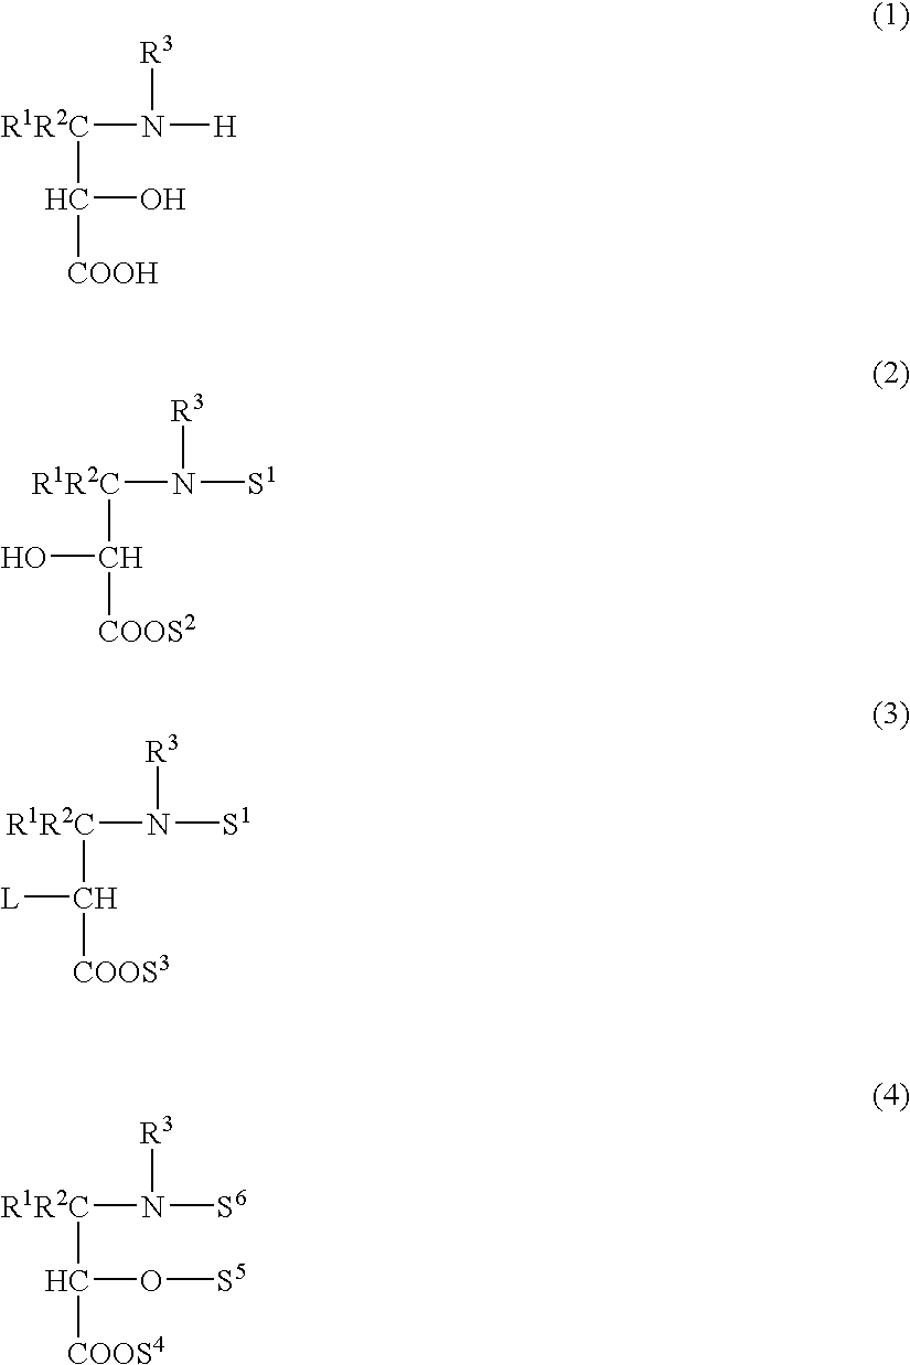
[R1R2C](N([H])[R3])C(O)[COOH].[R1R2C](N([S1])[R3])C(O)[COOS2].[R1R2C](N([S1])[R3])C([L])[COOS3].[R1R2C](N([S6])[R3])C(O[S5])[COOS4]
